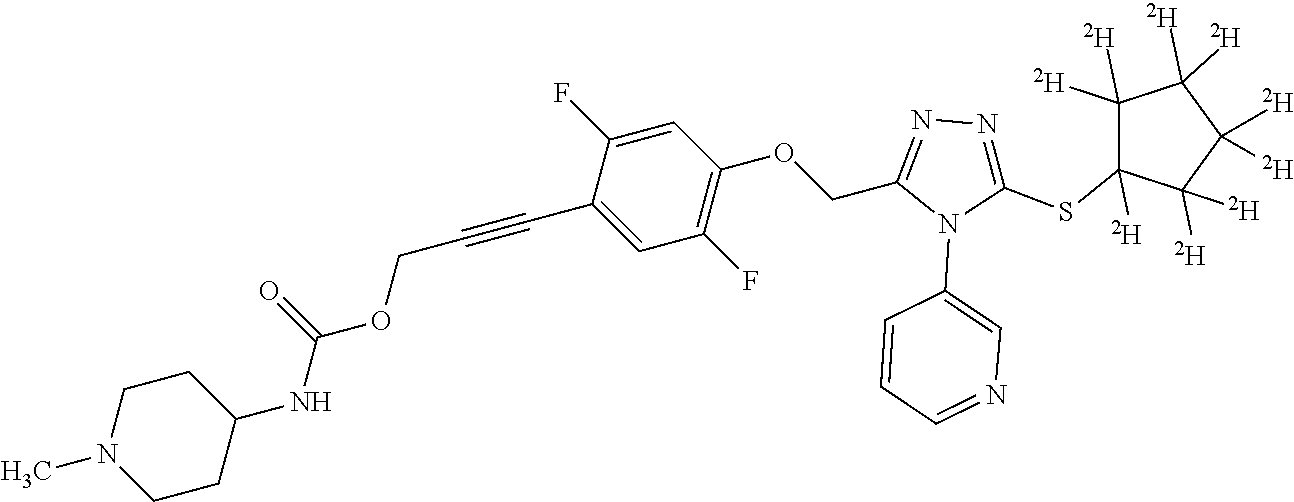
C1=C(F)C(C#CCOC(NC2CCN(C)CC2)=O)=CC(F)=C1OCC1=NN=C(SC2([D])C([D])([D])C([D])([D])C([D])([D])C2([D])[D])N1C1=CN=CC=C1
